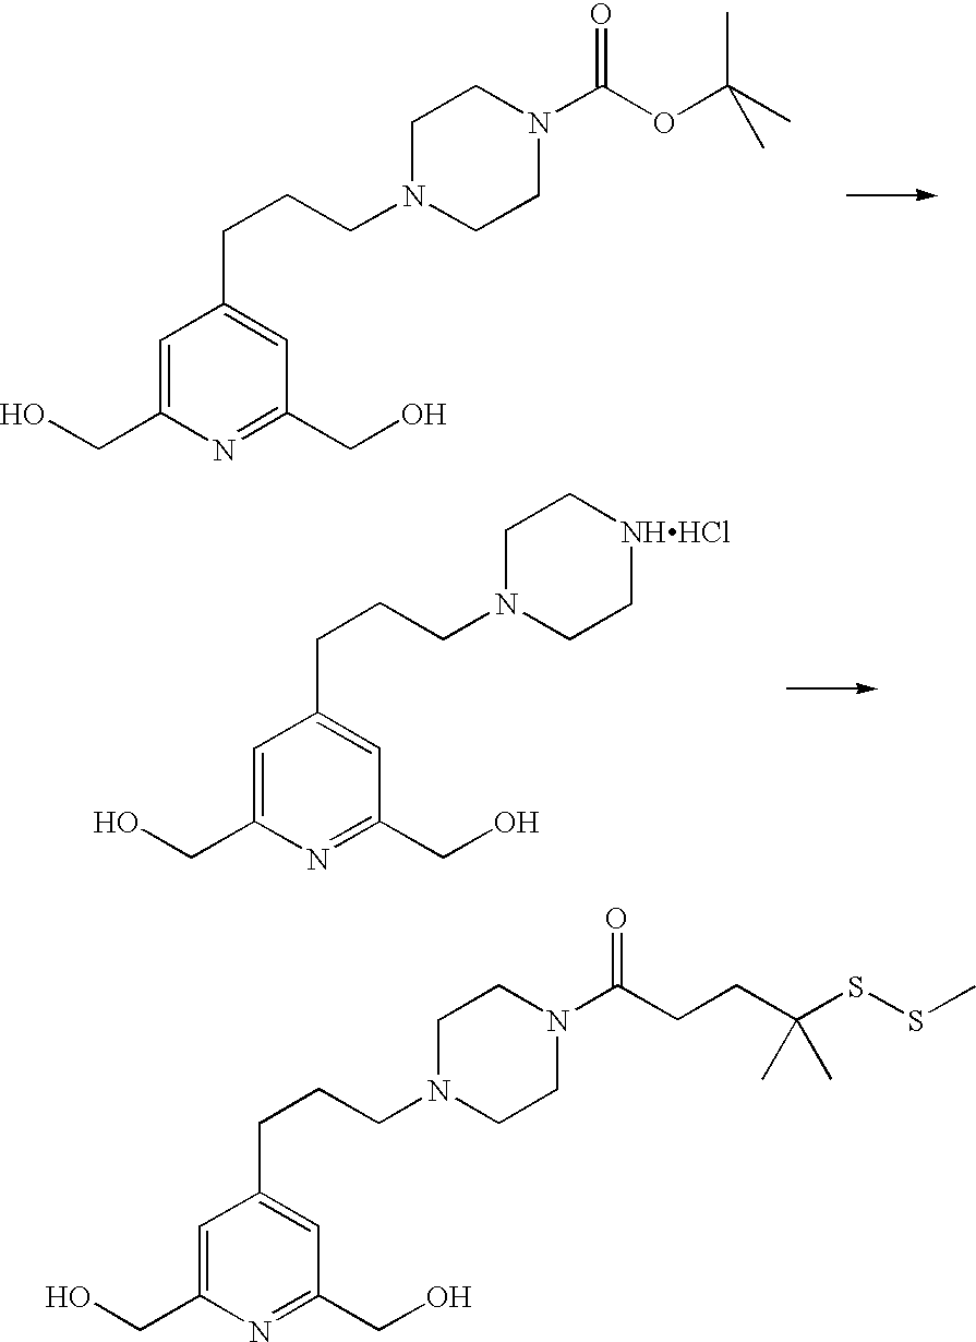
C1=C(CO)N=C(CO)C=C1CCCN1CCN(C(OC(C)(C)C)=O)CC1.C1=C(CO)N=C(CO)C=C1CCCN1CC[NHHCl]CC1.C1=C(CO)N=C(CO)C=C1CCCN1CCN(C(CCC(SSC)(C)C)=O)CC1
